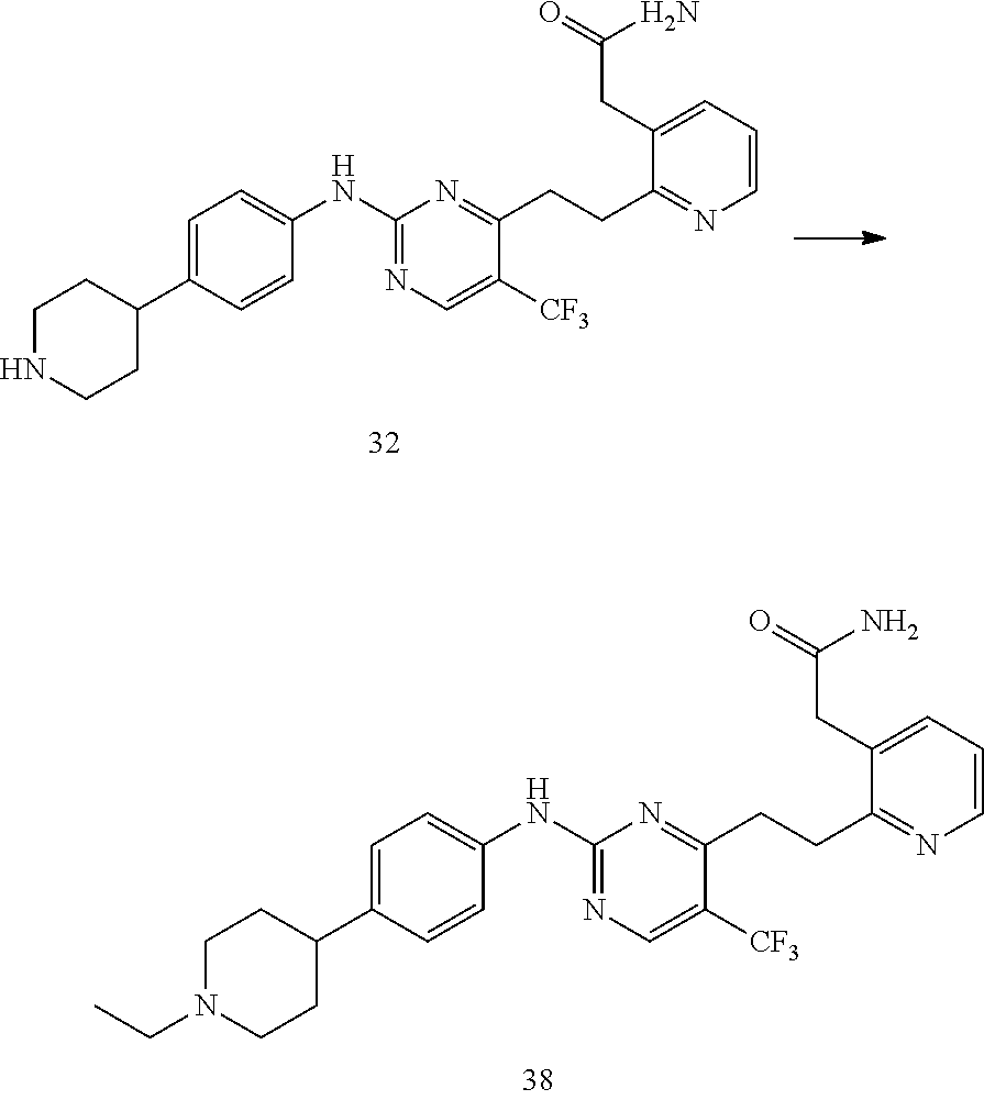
C1NCCC(C2=CC=C(NC3=NC=C([CF3])C(CCC4=NC=CC=C4CC(=O)N)=N3)C=C2)C1.C1CC(C2=CC=C(NC3=NC=C([CF3])C(CCC4=NC=CC=C4CC(=O)N)=N3)C=C2)CCN1CC
